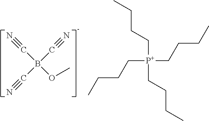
C(B(OC)(C#N)C#N)#N.C([P+](CCCC)(CCCC)CCCC)CCC
